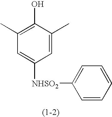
C1(C)=C(O)C(C)=CC([NHSO2]C2=CC=CC=C2)=C1
